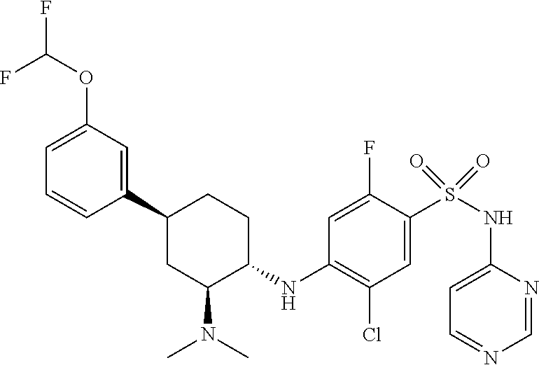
C1=C(OC(F)F)C=C(C2CC(N(C)C)C(NC3=C(Cl)C=C(S(NC4=CC=NC=N4)(=O)=O)C(F)=C3)CC2)C=C1
